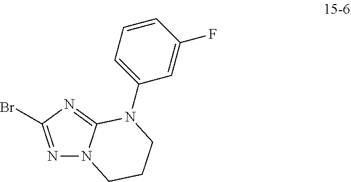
N1=C(Br)N=C2N1CCCN2C1=CC=CC(F)=C1
